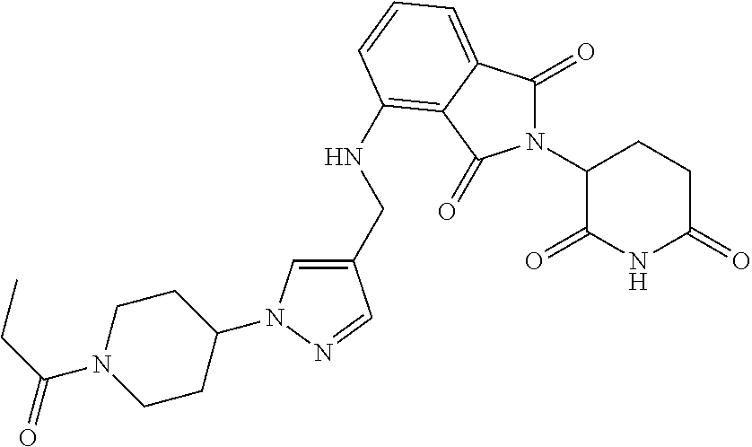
N1(C2C(=O)NC(=O)CC2)C(=O)C2=CC=CC(NCC3=CN(C4CCN(C(CC)=O)CC4)N=C3)=C2C1=O
